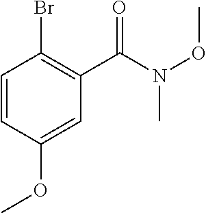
C1=CC(OC)=CC(C(N(OC)C)=O)=C1Br
